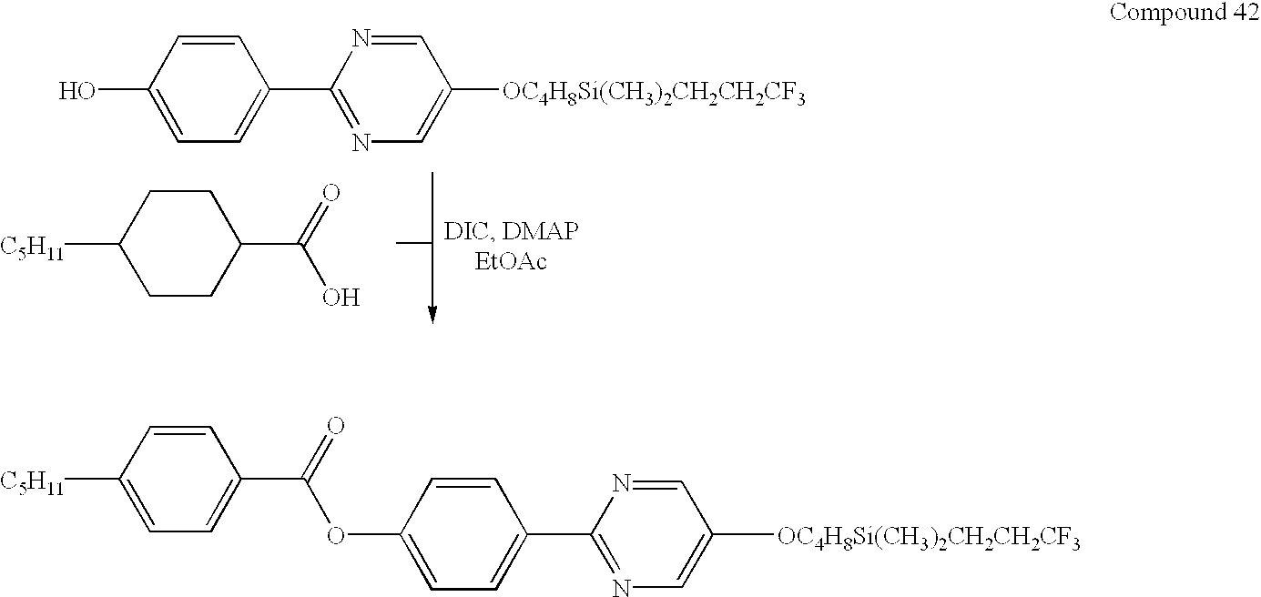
[C5H11]C1CCC(C(=O)O)CC1.OC1=CC=C(C2=NC=C([OC4H8Si(CH3)2CH2CH2CF3])C=N2)C=C1.[C5H11]C1=CC=C(C(=O)OC2=CC=C(C3=NC=C([OC4H8Si(CH3)2CH2CH2CF3])C=N3)C=C2)C=C1
